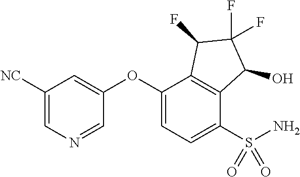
O(C1=CC([NC])=CN=C1)C1=CC=C(S(N)(=O)=O)C2=C1C(F)C(F)(F)C2O
